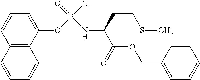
C1(OP(Cl)(=O)NC(C(=O)OCC2=CC=CC=C2)CCSC)=CC=CC2=C1C=CC=C2
